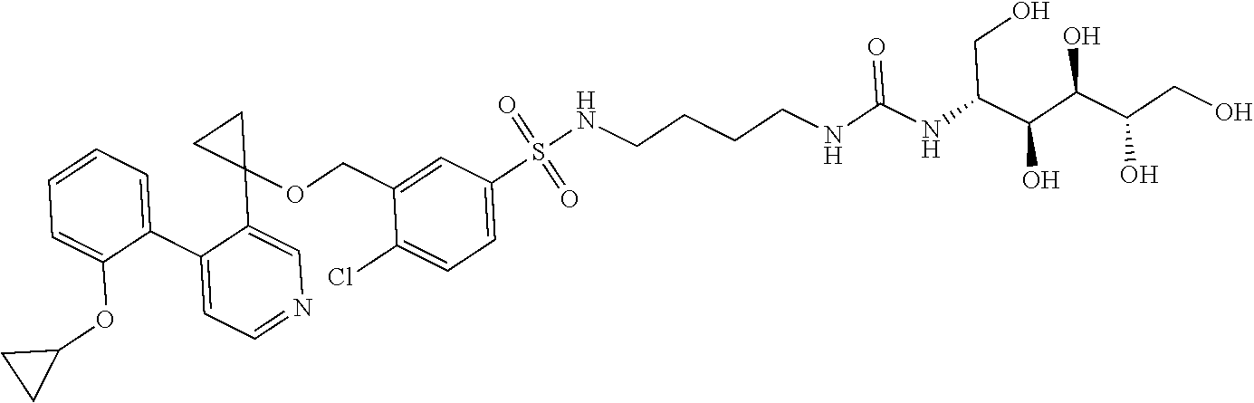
C1(C2=CC=NC=C2C2(OCC3=CC(S(NCCCCNC(NC(C(C(C(CO)O)O)O)CO)=O)(=O)=O)=CC=C3Cl)CC2)=CC=CC=C1OC1CC1
